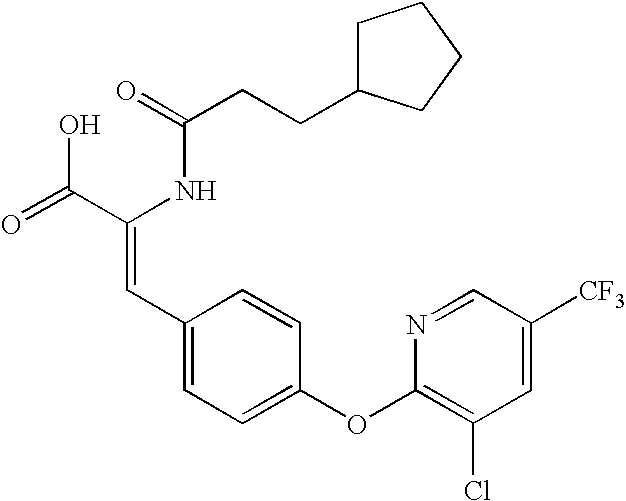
C(=O)(NC(C(=O)O)=CC1=CC=C(OC2=C(Cl)C=C([CF3])C=N2)C=C1)CCC1CCCC1
